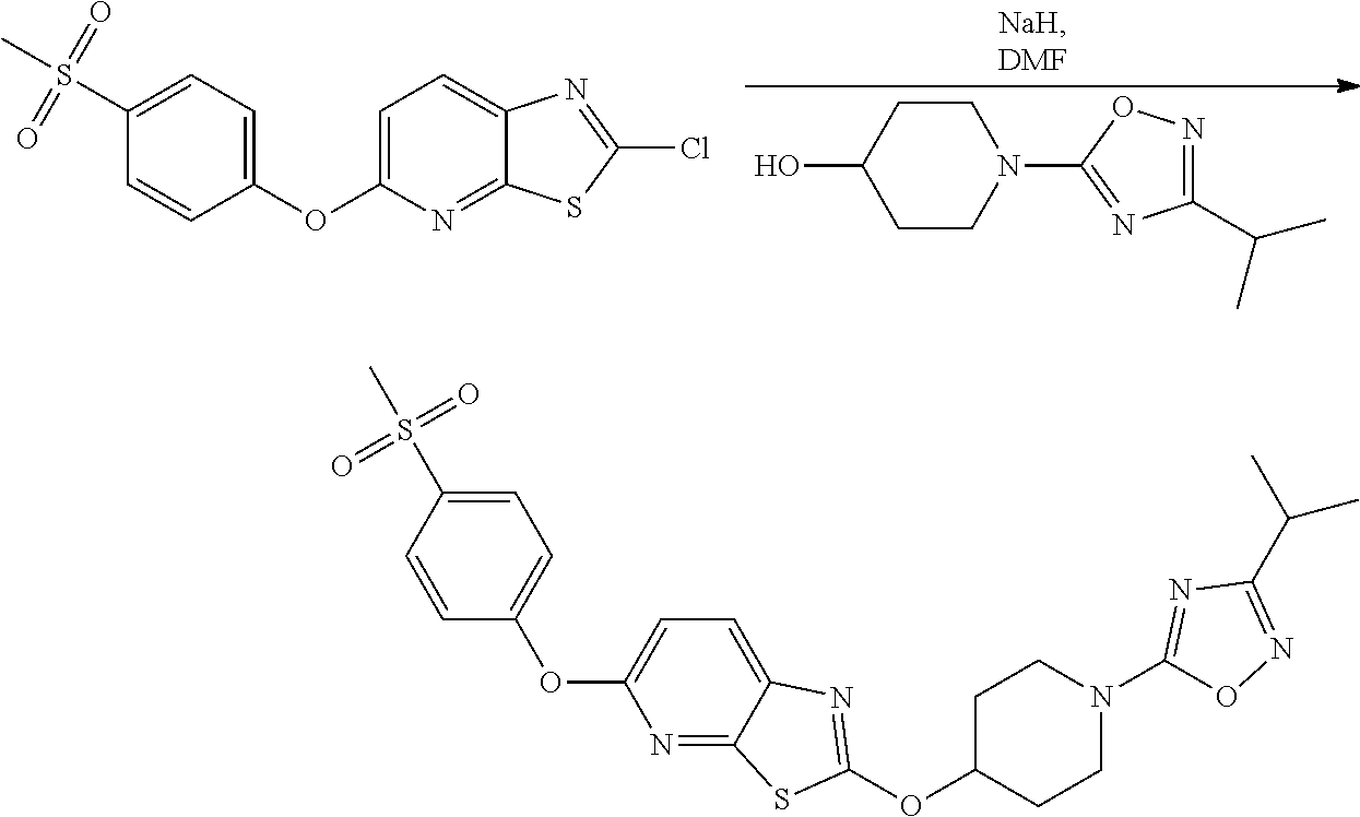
C1C(O)CCN(C2=NC(C(C)C)=NO2)C1.C1(S(C)(=O)=O)=CC=C(OC2=CC=C3C(=N2)SC(Cl)=N3)C=C1.C1(S(C)(=O)=O)=CC=C(OC2=CC=C3C(=N2)SC(OC2CCN(C4=NC(C(C)C)=NO4)CC2)=N3)C=C1
